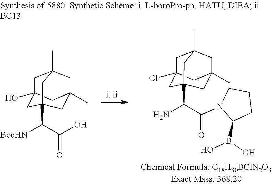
C1C2(Cl)CC3(C(C(=O)N4CCCC4B(O)O)N)CC(C)(CC1(C)C3)C2.C1C2(O)CC3(C(C(O)=O)[BocHN])CC(C)(CC1(C)C3)C2
